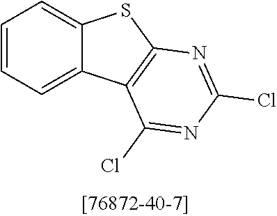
C1=CC=C2C(=C1)SC1=C2C(Cl)=NC(Cl)=N1
